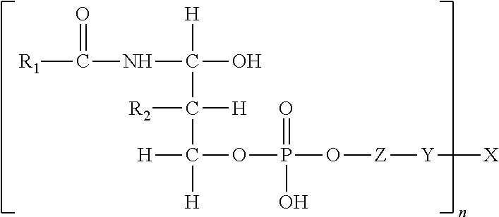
[R1]C(=O)NC([H])(C(C([H])([H])OP(O)(=O)O[Z][Y][X])([R2])[H])O
